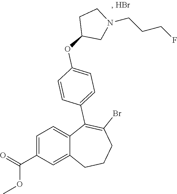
C1=C(C(=O)OC)C=C2C(=C1)C(C1=CC=C(OC3CN(CCCF)CC3)C=C1)=C(Br)CCC2
